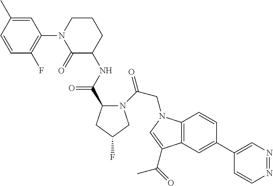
C1(C)=CC(N2CCCC(NC(C3N(C(CN4C5=C(C=C(C6=CN=NC=C6)C=C5)C(C(=O)C)=C4)=O)CC(F)C3)=O)C2=O)=C(F)C=C1
